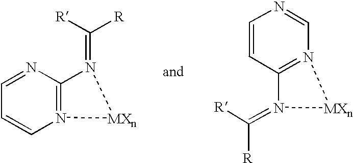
N12=C(N=CC=C1)N(=C([R])[R])[MXn]2.C12=N(C=NC=C1)[MXn]N2=C([R])[R]
